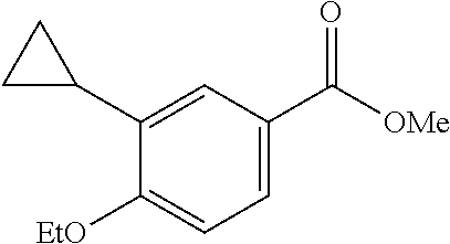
C1=C(C([OMe])=O)C=C(C2CC2)C([EtO])=C1
